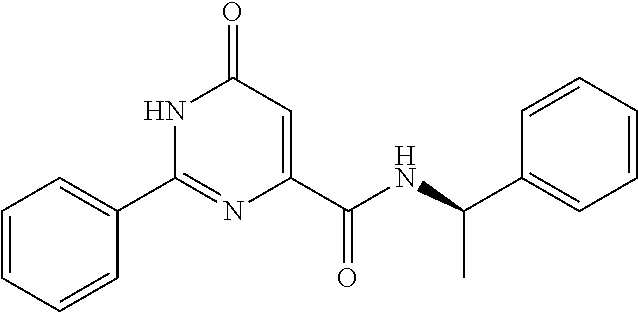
C1=CC=CC(C2=NC(C(=O)NC(C3=CC=CC=C3)C)=CC(=O)N2)=C1
